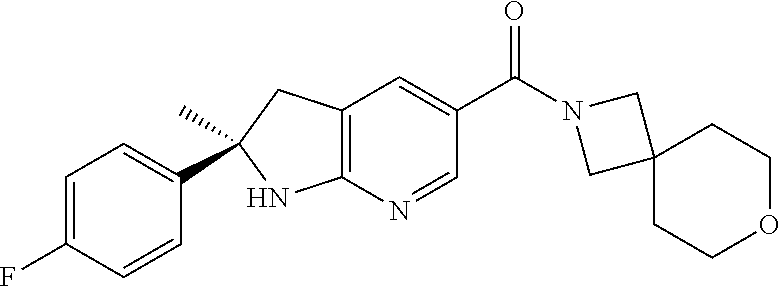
C12=C(C=C(C(=O)N3CC4(C3)CCOCC4)C=N1)CC(C)(C1=CC=C(F)C=C1)N2
